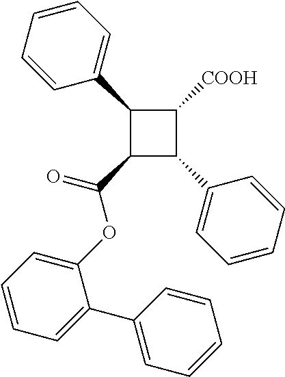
C1(C2=CC=CC=C2)C(C(=O)OC2=CC=CC=C2C2=CC=CC=C2)C(C2=CC=CC=C2)C1[COOH]
